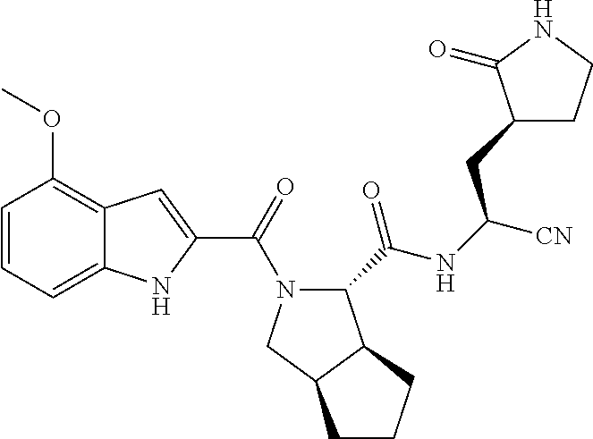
C1=CC=C2C(=C1OC)C=C(C(=O)N1C(C(NC([CN])CC3CCNC3=O)=O)C3C(C1)CCC3)N2
